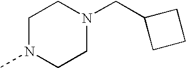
C1N(C)CCN(CC2CCC2)C1
